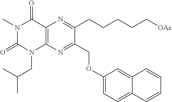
C1(OCC2=NC3=C(N=C2CCCCC[OAc])C(=O)N(C)C(=O)N3CC(C)C)=CC=C2C(=C1)C=CC=C2
